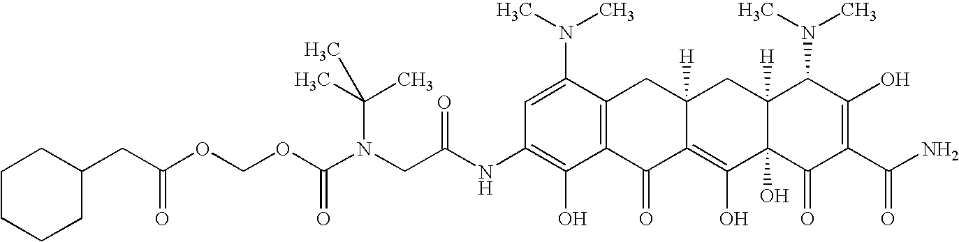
N(CC(NC1=C(O)C2=C(C(N(C)C)=C1)CC1([H])C(=C(O)C3(O)C([H])(C1)C(N(C)C)C(O)=C(C(N)=O)C3=O)C2=O)=O)(C(OCOC(=O)CC1CCCCC1)=O)C(C)(C)C
